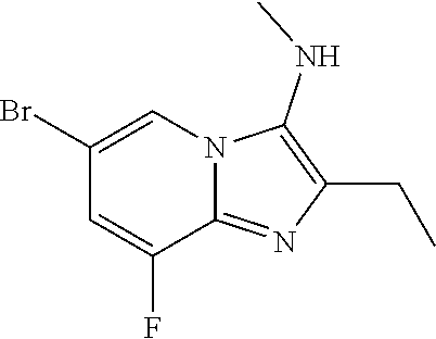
BrC1=CN2C(=NC(CC)=C2NC)C(F)=C1
